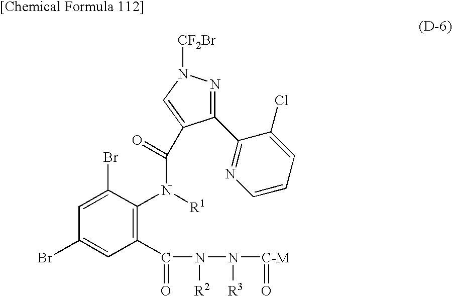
C1(C2=NC=CC=C2Cl)=NN([CF2Br])C=C1C(N(C1=C(C(=O)N(N([C-M]=O)[R3])[R2])C=C(Br)C=C1Br)[R1])=O
